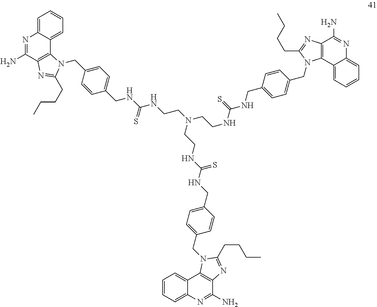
C1=C2C(=CC=C1)C1=C(C(N)=N2)N=C(CCCC)N1CC1=CC=C(CNC(NCCN(CCNC(NCC2=CC=C(CN3C4=C(C(N)=NC5=CC=CC=C54)N=C3CCCC)C=C2)=S)CCNC(NCC2=CC=C(CN3C4=C(C(N)=NC5=CC=CC=C54)N=C3CCCC)C=C2)=S)=S)C=C1
